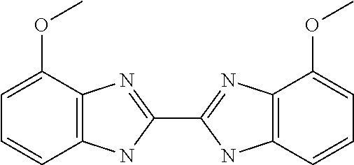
C1(OC)=CC=CC2=C1N=C(C1=NC3=C(N1)C=CC=C3OC)N2
